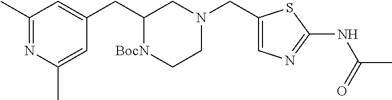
C1(CC2[BocN]CCN(CC3=CN=C(NC(C)=O)S3)C2)=CC(C)=NC(C)=C1
